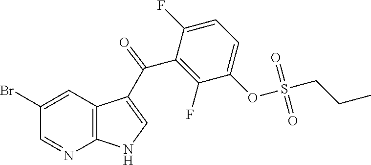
C1(Br)=CC2=C(N=C1)NC=C2C(C1=C(F)C(OS(CCC)(=O)=O)=CC=C1F)=O
